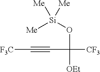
[Me][Si](OC([CF3])(C#C[F3C])[OEt])([Me])[Me]
